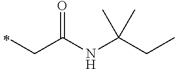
C(C(NC(CC)(C)C)=O)C
